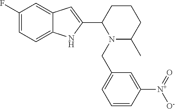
C1(F)=CC=C2C(=C1)C=C(C1CCCC(C)N1CC1=CC=CC([N+]([O-])=O)=C1)N2
